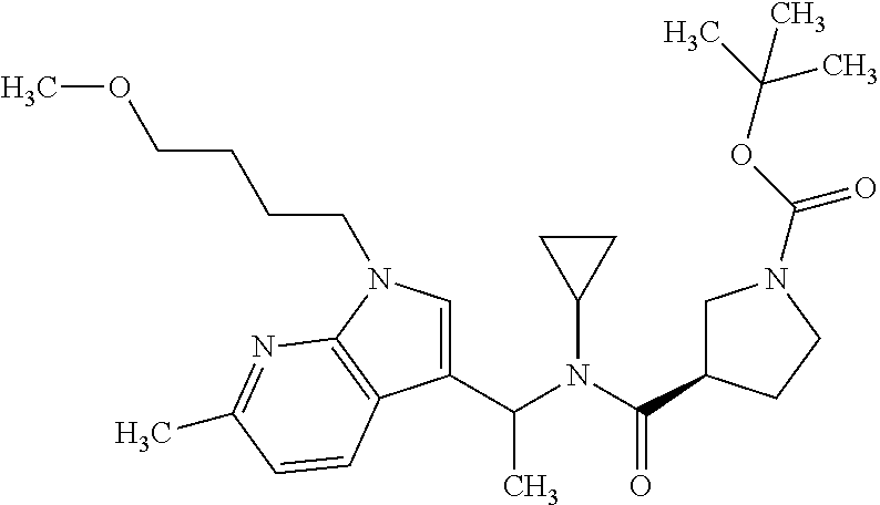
C1C(C(N(C(C2=CN(CCCCOC)C3=C2C=CC(C)=N3)C)C2CC2)=O)CCN1C(OC(C)(C)C)=O
